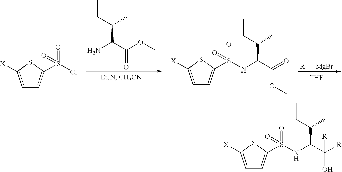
NC(C(C)CC)C(=O)OC.S(Cl)(=O)(=O)C1=CC=C([X])S1.[THF].[R][MgBr].S(=O)(=O)(NC(C(C)CC)C(OC)=O)C1=CC=C([X])S1.S(=O)(=O)(NC(C(C)CC)C(O)([R])[R])C1=CC=C([X])S1
